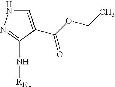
C1=C(C(OCC)=O)C(N[R101])=NN1
